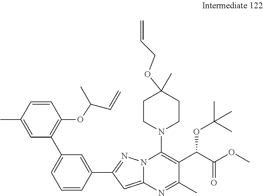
C1(C2=C(OC(C)C=C)C=CC(C)=C2)=CC=CC(C2=NN3C(=C2)N=C(C)C(C(C(OC)=O)OC(C)(C)C)=C3N2CCC(C)(OCC=C)CC2)=C1
